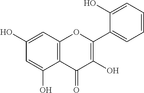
C1(O)=CC2=C(C(O)=C1)C(=O)C(O)=C(C1=CC=CC=C1O)O2
